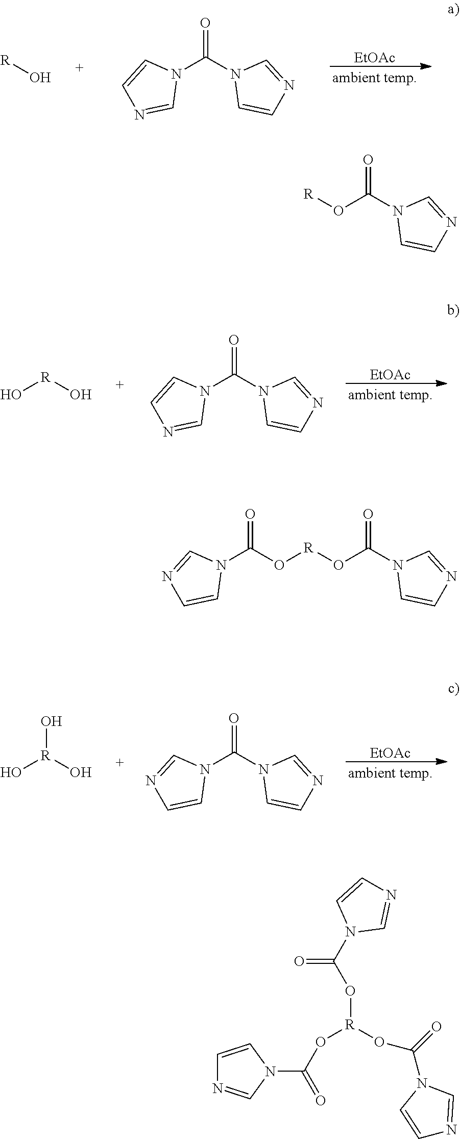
[EtOAc].[R]O.N1(C(N2C=CN=C2)=O)C=CN=C1.[EtOAc].[R](O)O.N1(C(N2C=CN=C2)=O)C=CN=C1.[EtOAc].[R](O)(O)O.N1(C(N2C=CN=C2)=O)C=NC=C1.O(C(N1C=CN=C1)=O)[R].N1(C(=O)O[R]OC(N2C=CN=C2)=O)C=NC=C1.C1=CN(C(O[R](OC(N2C=CN=C2)=O)OC(N2C=NC=C2)=O)=O)C=N1
